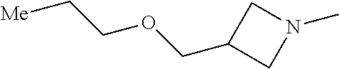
C1(COCC[Me])CN(C)C1
